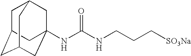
C1C2CC3CC(NC(NCCC[SO3Na])=O)(CC1C3)C2
